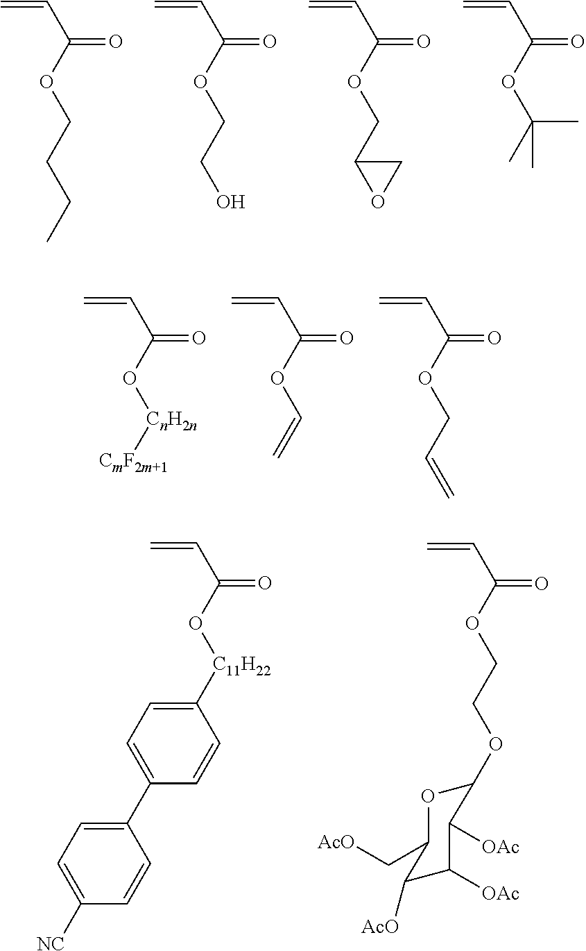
C=CC(=O)OCCCC.C=CC(=O)OCCO.C=CC(=O)OCC1OC1.C=CC(=O)OC(C)(C)C.C=CC(=O)O[CnH2n][CmF2m+1].C=CC(=O)OC=C.C=CC(=O)OCC=C.C=CC(=O)O[C11H22]C1=CC=C(C2=CC=C([NC])C=C2)C=C1.C=CC(=O)OCCOC1OC(C[AcO])C([AcO])C([OAc])C1[OAc]
